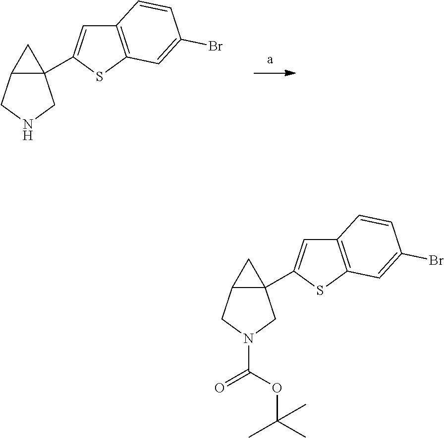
C12=C(SC(C34C(CNC3)C4)=C1)C=C(Br)C=C2.C12=C(SC(C34C(CN(C(OC(C)(C)C)=O)C3)C4)=C1)C=C(Br)C=C2
